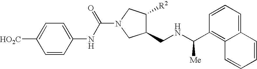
C(=O)(N1CC(CNC(C2=C3C(=CC=C2)C=CC=C3)[Me])C([R2])C1)NC1=CC=C([HO2C])C=C1
